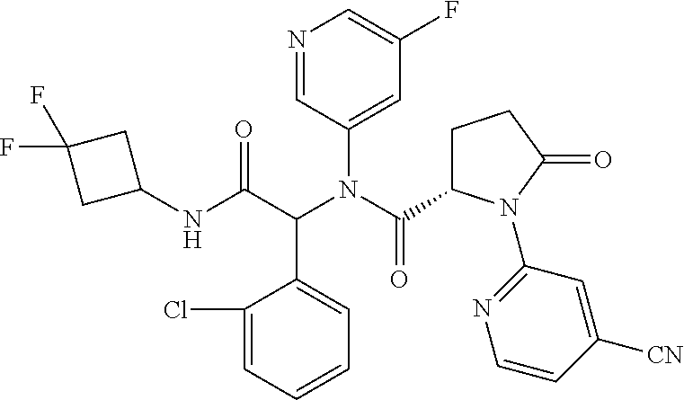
C1=CC=C(Cl)C(C(C(NC2CC(F)(F)C2)=O)N(C(=O)C2CCC(=O)N2C2=NC=CC([CN])=C2)C2=CC(F)=CN=C2)=C1
